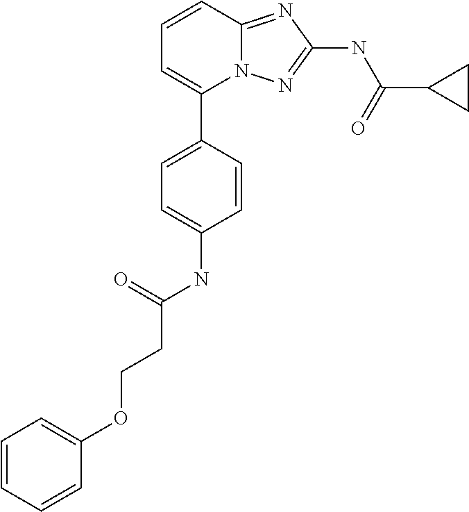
C1=CC2=NC(NC(C3CC3)=O)=NN2C(C2=CC=C(NC(CCOC3=CC=CC=C3)=O)C=C2)=C1
